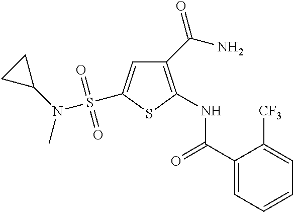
C1(C(N)=O)=C(NC(C2=CC=CC=C2[CF3])=O)SC(S(N(C)C2CC2)(=O)=O)=C1
